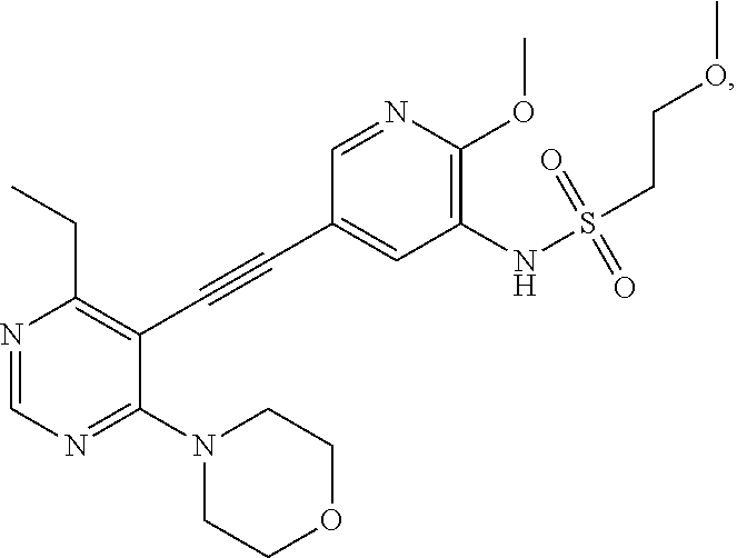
N1=CN=C(N2CCOCC2)C(C#CC2=CC(NS(CCOC)(=O)=O)=C(OC)N=C2)=C1CC
